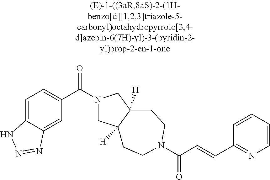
C1=C2C(=CC(C(N3CC4([H])C([H])(C3)CCN(C(C=CC3=NC=CC=C3)=O)CC4)=O)=C1)N=NN2
